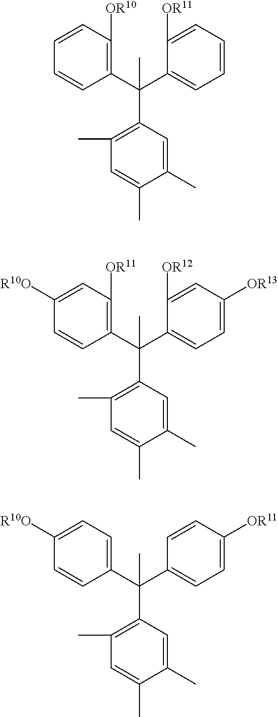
C1(C(C2=CC=C([OR13])C=C2[OR12])(C2=C(C)C=C(C)C(C)=C2)C)=C([OR11])C=C([R10O])C=C1.C1(C(C2=CC=CC=C2[OR11])(C2=C(C)C=C(C)C(C)=C2)C)=C([OR10])C=CC=C1.C1(C(C2=CC=C([OR11])C=C2)(C2=C(C)C=C(C)C(C)=C2)C)=CC=C([R10O])C=C1
